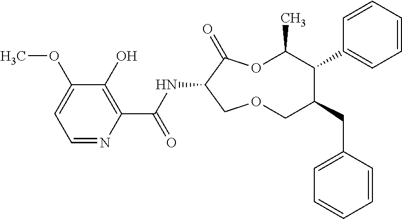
C1(O)=C(C(NC2C(=O)OC(C)C(C3=CC=CC=C3)C(CC3=CC=CC=C3)COC2)=O)N=CC=C1OC
